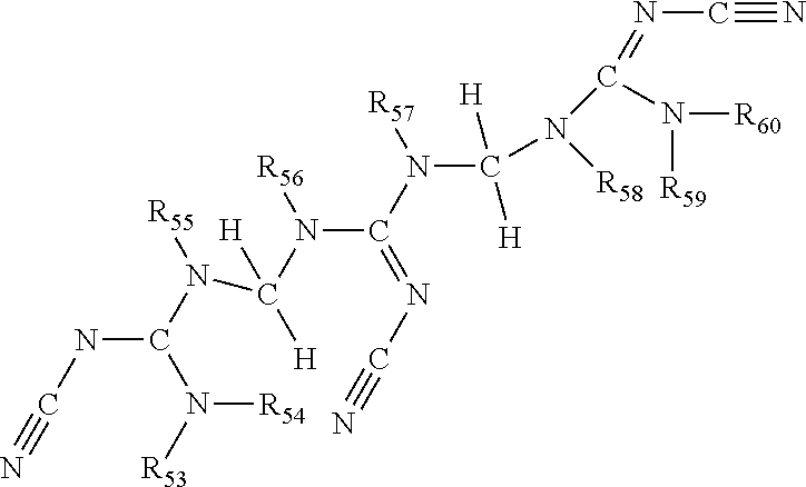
N(C(N([R54])[R53])N(C([H])([H])N(C(=NC#N)N(C([H])([H])N([R58])C(=NC#N)N([R60])[R59])[R57])[R56])[R55])C#N
